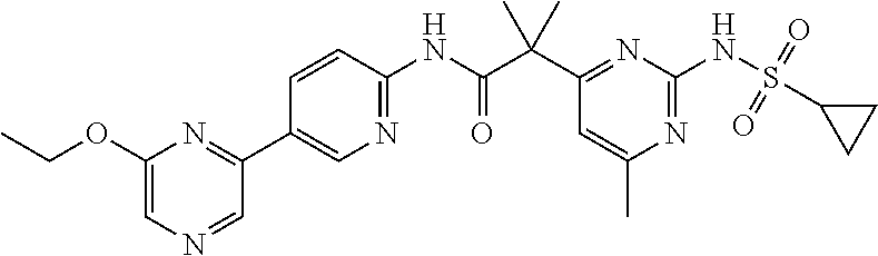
C1(C(C(NC2=NC=C(C3=NC(OCC)=CN=C3)C=C2)=O)(C)C)=NC(NS(=O)(=O)C2CC2)=NC(C)=C1
